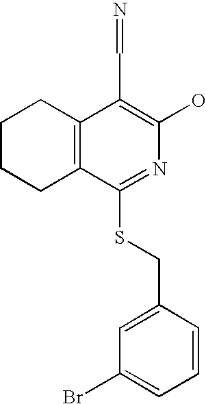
C1CCC2=C(C1)C(C=N)=C(O)N=C2SCC1=CC(Br)=CC=C1
